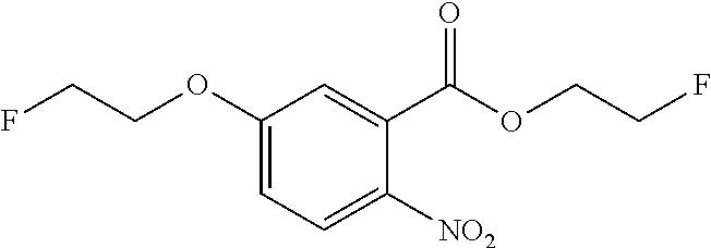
C1=C(OCCF)C=C(C(OCCF)=O)C([NO2])=C1
